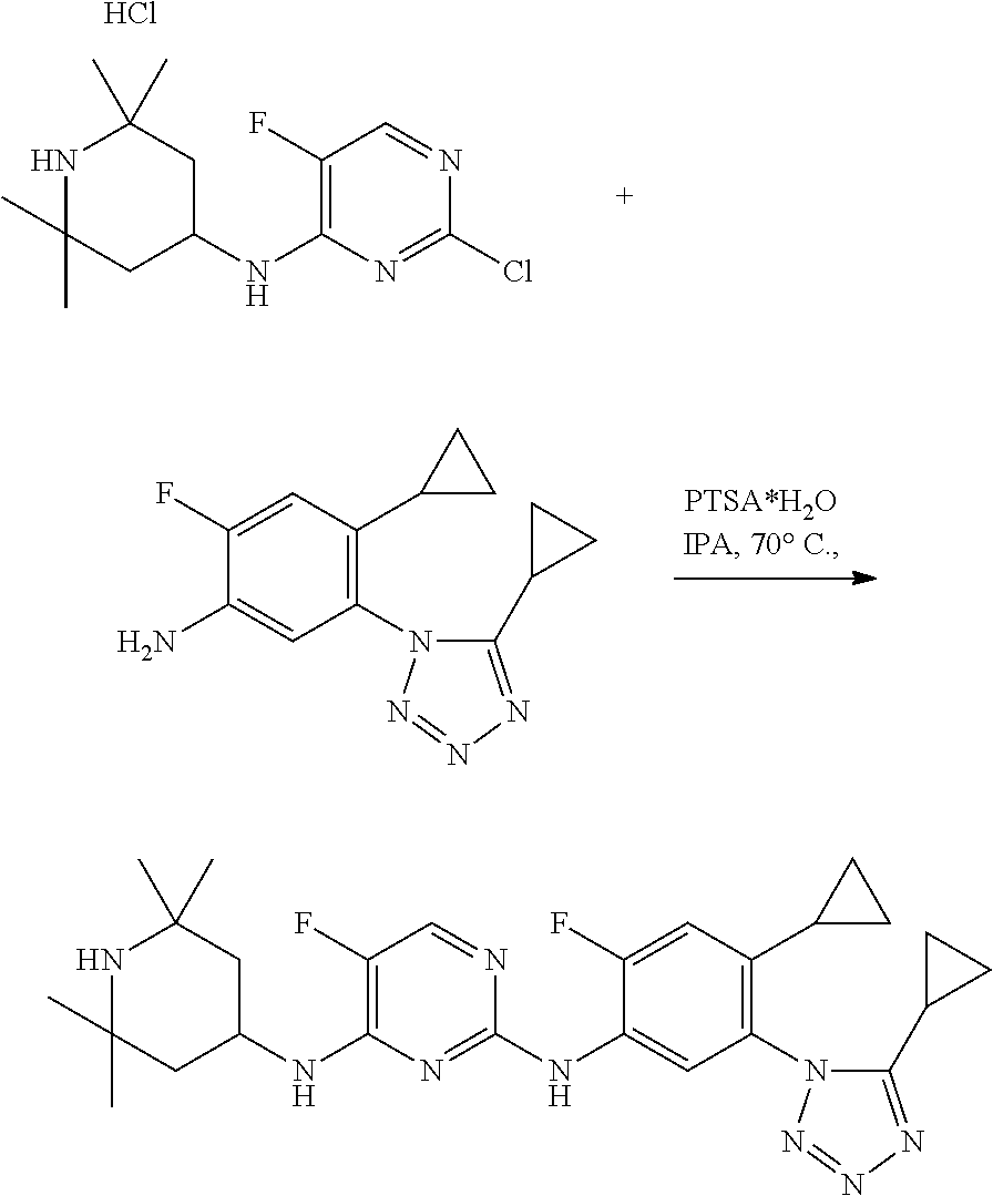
N1C(C)(C)CC(NC2=C(F)C=NC(Cl)=N2)CC1(C)C.Cl.C1(F)=CC(C2CC2)=C(N2C(C3CC3)=NN=N2)C=C1N.C1(F)=CC(C2CC2)=C(N2C(C3CC3)=NN=N2)C=C1NC1=NC(NC2CC(C)(C)NC(C)(C)C2)=C(F)C=N1
